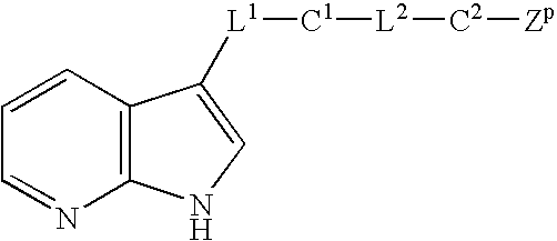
C1=CC=NC2=C1C([L1][C1][L2][C2][Zp])=CN2
